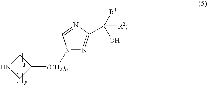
C1C([(CH2)n]N2C=NC(C([R1])(O)[R2])=N2)CN1
